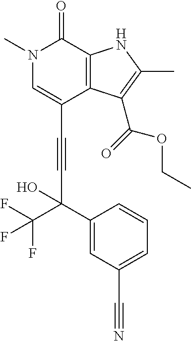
C(C1=CN(C)C(=O)C2=C1C(C(=O)OCC)=C(C)N2)#CC(C1=CC(C#N)=CC=C1)(C(F)(F)F)O
